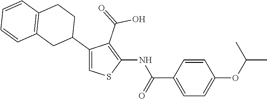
C1(C2CCC3=C(C2)C=CC=C3)=CSC(NC(C2=CC=C(OC(C)C)C=C2)=O)=C1C(=O)O
